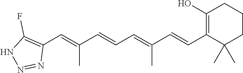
C1(C=C(C=CC=C(C=CC2=C(O)CCCC2(C)C)C)C)=C(F)NN=N1
